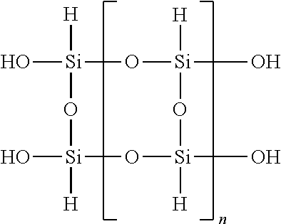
[H][Si]1(O)O[Si]([H])(O)O[Si](O)([H])O[Si](O)([H])O1
